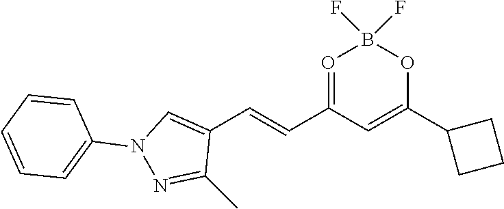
O1=C(C=CC2=CN(C3=CC=CC=C3)N=C2C)C=C(C2CCC2)OB1(F)F
